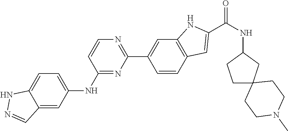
C12=CC=C(NC3=NC(C4=CC5=C(C=C4)C=C(C(NC4CCC6(C4)CCN(C)CC6)=O)N5)=NC=C3)C=C1C=NN2
